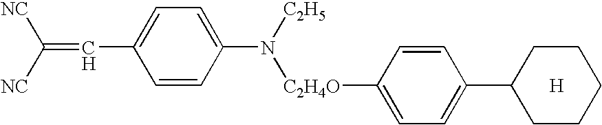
C(=CC1=CC=C(N([C2H5])[C2H4O]C2=CC=C(C3CCCCC3)C=C2)C=C1)([NC])[NC].[H]
